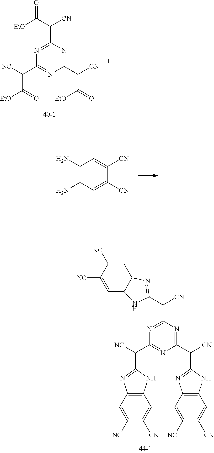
C1(N)=C(N)C=C([CN])C([CN])=C1.N1=C(C(C([EtO])=O)[CN])N=C(C(C([EtO])=O)[CN])N=C1C([NC])C(=O)[EtO].N1=C(C([CN])C2=NC3C(C=C([NC])C([NC])=C3)N2)N=C(C(C2=NC3=C(N2)C=C([CN])C([NC])=C3)[CN])N=C1C([NC])C1=NC2=C(N1)C=C([CN])C([NC])=C2
